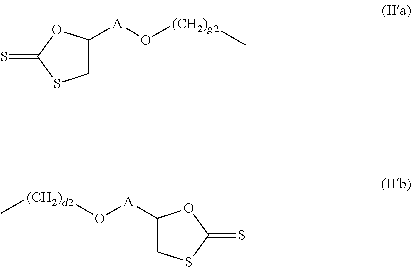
C1C([A]O[(CH2)g2]C)OC(=S)S1.C[(CH2)d2]O[A]C1CSC(=S)O1
